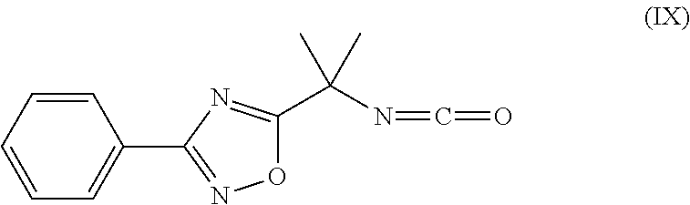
O1C(C(N=C=O)(C)C)=NC(C2=CC=CC=C2)=N1
